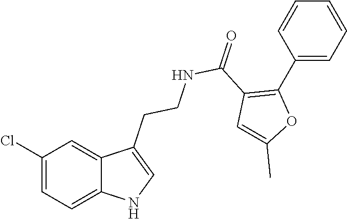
C12=CC=C(Cl)C=C1C(CCNC(C1=C(C3=CC=CC=C3)OC(C)=C1)=O)=CN2
